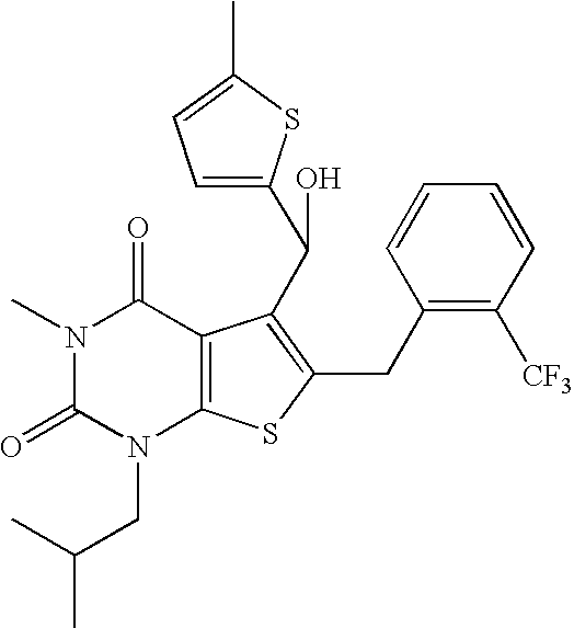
C1(CC2=C(C(O)C3=CC=C(C)S3)C3=C(N(CC(C)C)C(=O)N(C)C3=O)S2)=C([CF3])C=CC=C1
